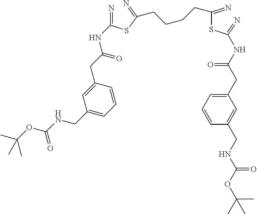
C1(CNC(OC(C)(C)C)=O)=CC=CC(CC(NC(=N)SC(=N)CCCCC(SC(NC(CC2=CC=CC(CNC(OC(C)(C)C)=O)=C2)=O)=N)=N)=O)=C1
